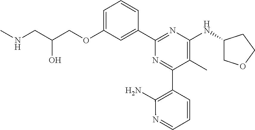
C1=C(OCC(CNC)O)C=C(C2=NC(NC3COCC3)=C(C)C(C3=C(N)N=CC=C3)=N2)C=C1
